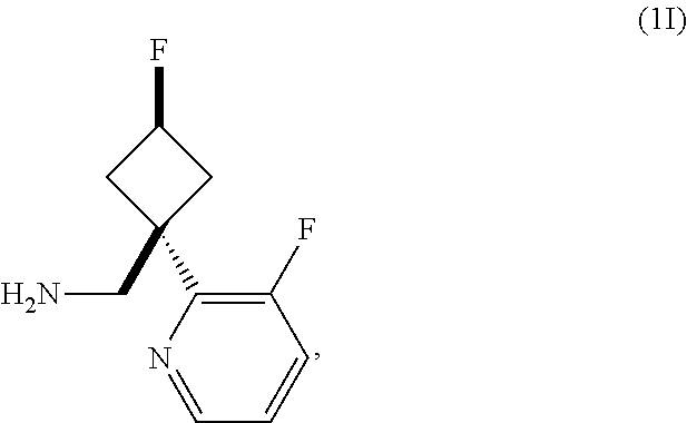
C1=CC=NC(C2(CN)CC(F)C2)=C1F
